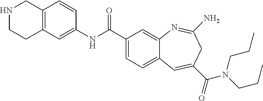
C12=C(C=CC(NC(C3=CC=C4C(=C3)N=C(N)CC(C(=O)N(CCC)CCC)=C4)=O)=C1)CNCC2
